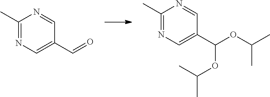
O=CC1=CN=C(C)N=C1.O(C(C1=CN=C(C)N=C1)OC(C)C)C(C)C
